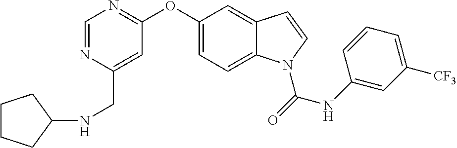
C(C1=CC(OC2=CC=C3C(=C2)C=CN3C(NC2=CC([CF3])=CC=C2)=O)=NC=N1)NC1CCCC1
